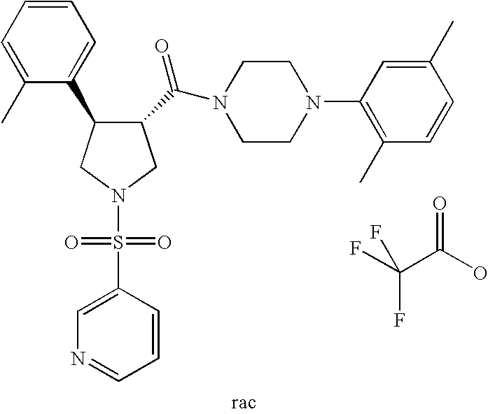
N1(S(=O)(C2=CN=CC=C2)=O)CC(C(N2CCN(C3=C(C)C=CC(C)=C3)CC2)=O)C(C2=CC=CC=C2C)C1.FC(C(O)=O)(F)F
